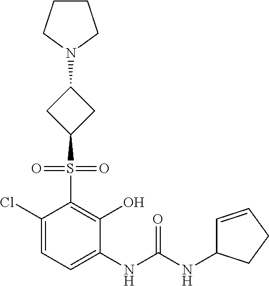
C1(Cl)=CC=C(NC(NC2C=CCC2)=O)C(O)=C1S(=O)(=O)C1CC(N2CCCC2)C1
